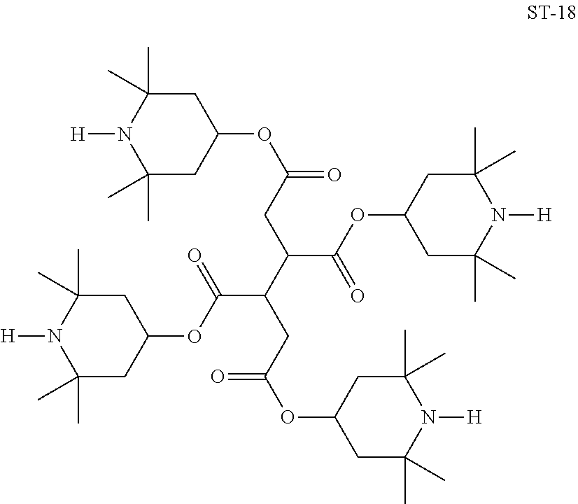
[H]N1C(C)(C)CC(OC(C(CC(=O)OC2CC(C)(C)N([H])C(C)(C)C2)C(CC(OC2CC(C)(C)N([H])C(C)(C)C2)=O)C(OC2CC(C)(C)N([H])C(C)(C)C2)=O)=O)CC1(C)C
